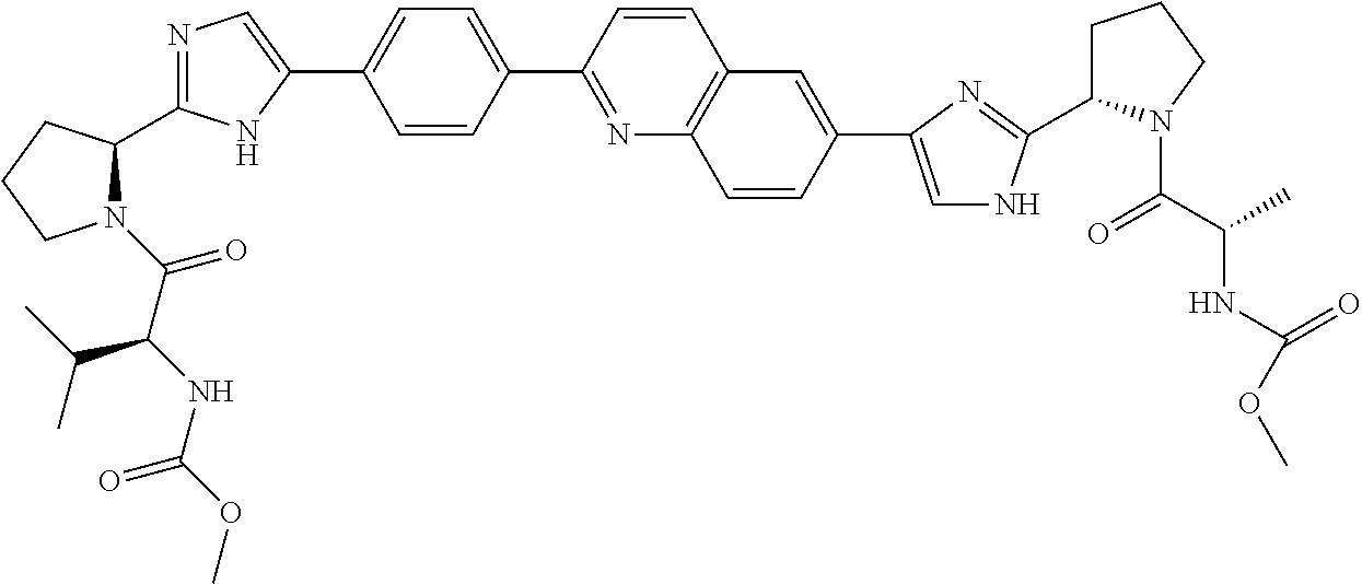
N1(C(C(NC(OC)=O)C(C)C)=O)C(C2=NC=C(C3=CC=C(C4=NC5=C(C=C4)C=C(C4=CNC(C6CCCN6C(C(NC(=O)OC)C)=O)=N4)C=C5)C=C3)N2)CCC1
